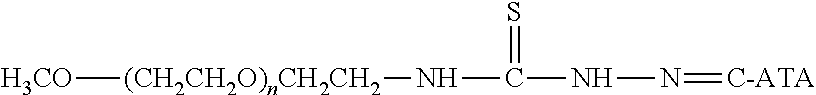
[H3CO][(CH2CH2O)nCH2CH2]NC(NN=[C-ATA])=S
